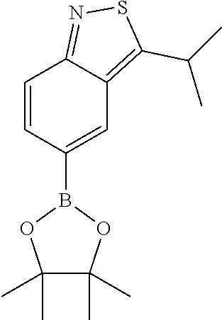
C1=CC(B2OC(C)(C)C(C)(C)O2)=CC2=C(C(C)C)SN=C12
